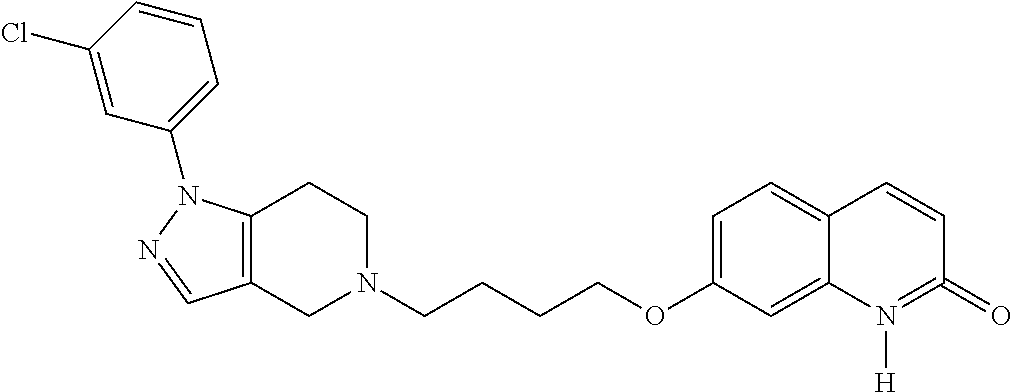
C12=C(CCN(CCCCOC3=CC=C4C(=C3)N([H])=C(=O)C=C4)C1)N(C1=CC=CC(Cl)=C1)N=C2
